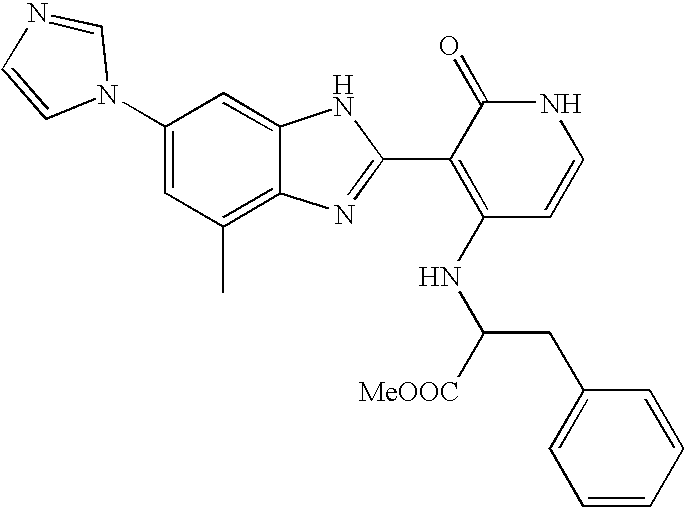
C1(C)=C2C(=CC(N3C=NC=C3)=C1)NC(C1=C(NC(CC3=CC=CC=C3)[MeOOC])C=CNC1=O)=N2
